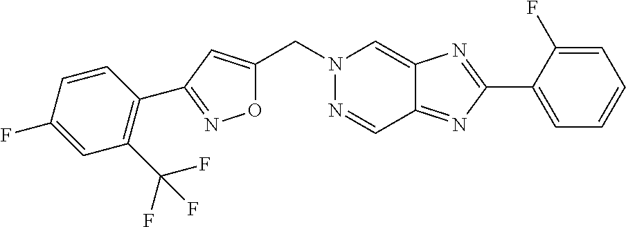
C1(C2=NOC(CN3N=CC4=NC(C5=CC=CC=C5F)=NC4=C3)=C2)=C(C(F)(F)F)C=C(F)C=C1
